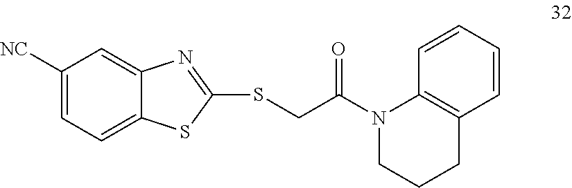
C1([NC])=CC=C2C(=C1)N=C(SCC(N1CCCC3=C1C=CC=C3)=O)S2
